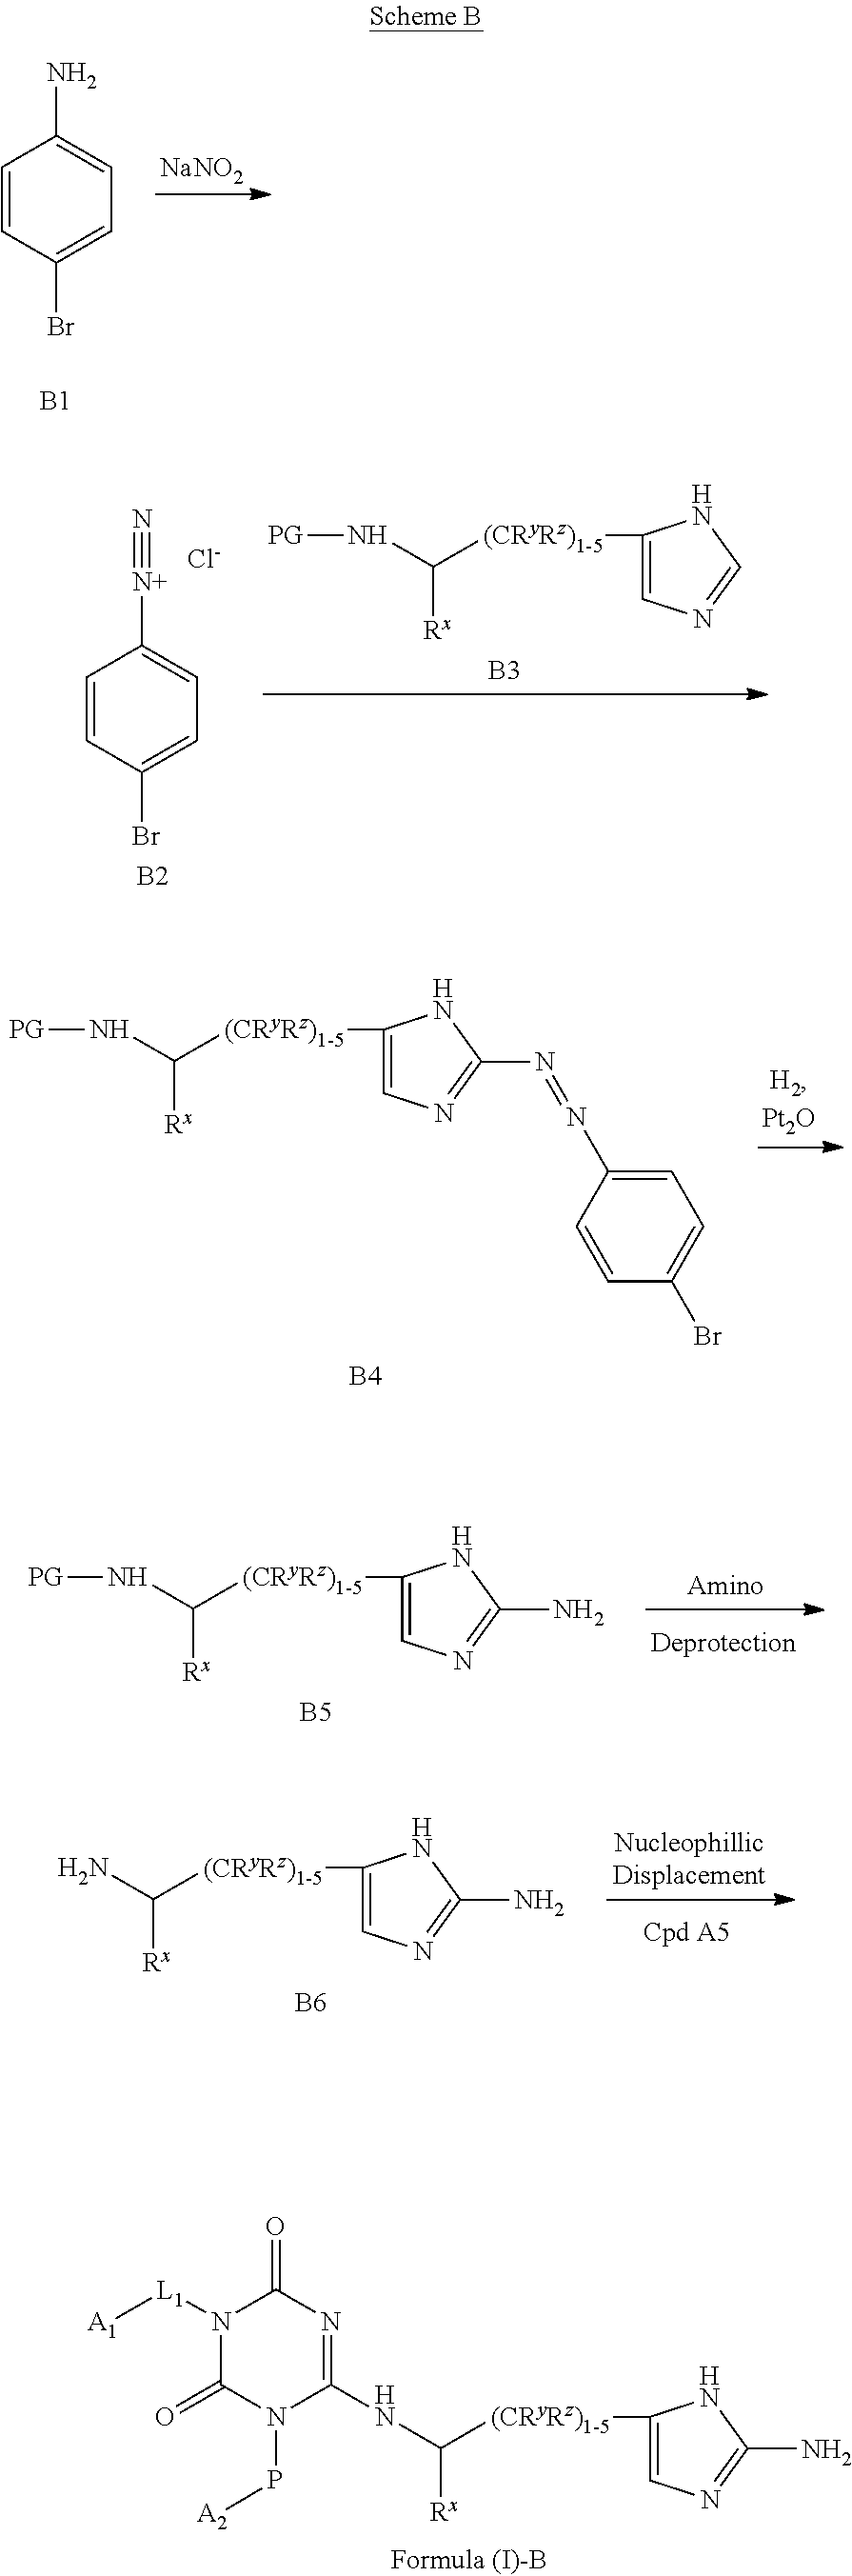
[NaNO2].C1=CC(Br)=CC=C1N.[B1].C1=CC(Br)=CC=C1[N+]#N.[Cl-].N(C([(CRyRz)1-5]C1=CN=CN1)[Rx])[PG].[B3].[B2].N(C([(CRyRz)1-5]C1=CN=C(N=NC2=CC=C(Br)C=C2)N1)[Rx])[PG].[B4].N(C([(CRyRz)1-5]C1=CN=C(N)N1)[Rx])[PG].[B5].NC([(CRyRz)1-5]C1=CN=C(N)N1)[Rx].[B6].N1([L1][A1])C(=O)N(P[A2])C(NC([(CRyRz)1-5]C2=CN=C(N)N2)[Rx])=NC1=O
